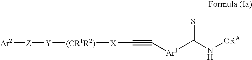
C([Ar1]C(N[ORA])=S)#C[X][(CR1R2)][Y][Z][Ar2]
